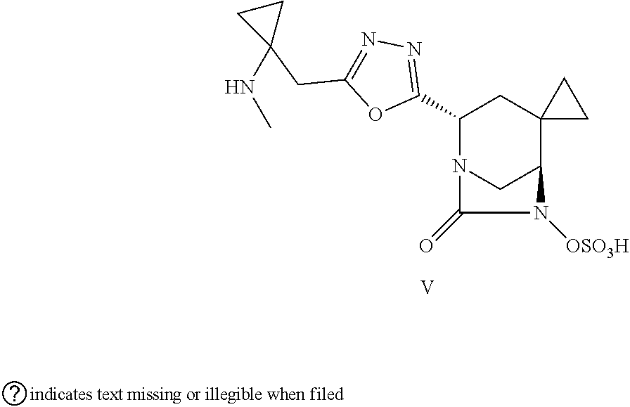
C1(C2N3CC(C4(C2)CC4)N([OSO3H])C3=O)=NN=C(CC2(NC)CC2)O1.[V]
